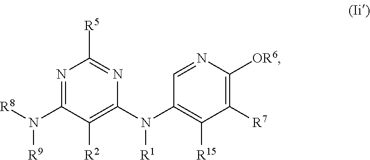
N1=C(N([R8])[R9])C([R2])=C(N(C2=C([R15])C([R7])=C([OR6])N=C2)[R1])N=C1[R5]
